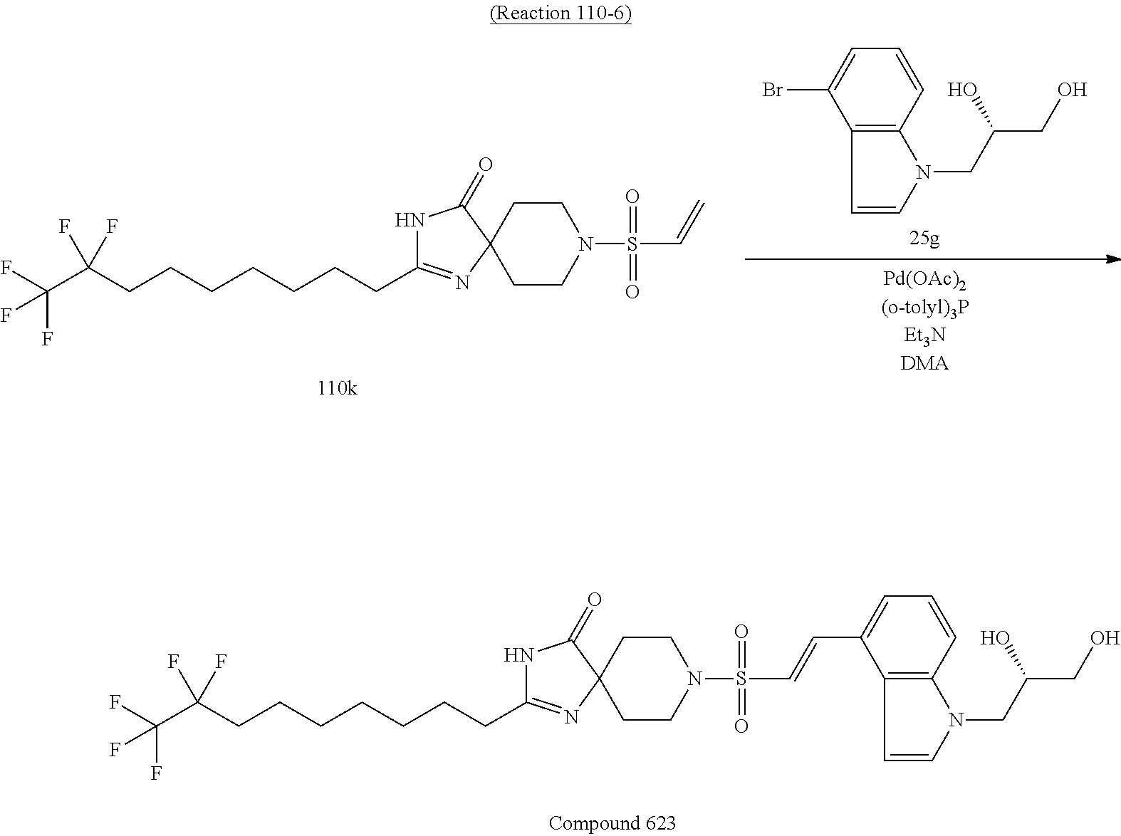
FC(C(CCCCCCCC1=NC2(C(=O)N1)CCN(S(C=C)(=O)=O)CC2)(F)F)(F)F.C12=C(C=CC=C1Br)N(CC(O)CO)C=C2.FC(C(CCCCCCCC1=NC2(C(=O)N1)CCN(S(C=CC1=CC=CC3=C1C=CN3CC(O)CO)(=O)=O)CC2)(F)F)(F)F
